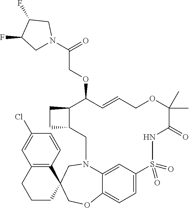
C12C(CN3C4=CC(=CC=C4OCC4(C3)C3=C(CCC4)C=C(Cl)C=C3)S(=O)(=O)NC(=O)C(C)(C)OCC=CC1OCC(N1CC(F)C(F)C1)=O)CC2
